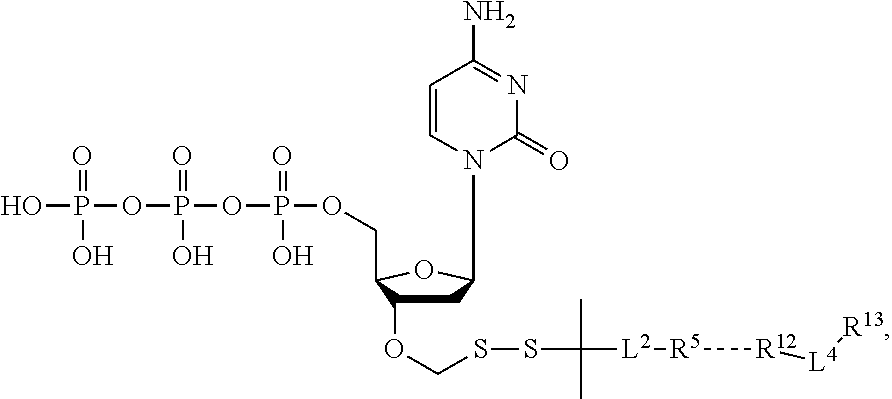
C1C(OCSSC(C)([L2][R5][R12][L4][R13])C)C(COP(OP(=O)(OP(O)(O)=O)O)(=O)O)OC1N1C(=O)N=C(N)C=C1
